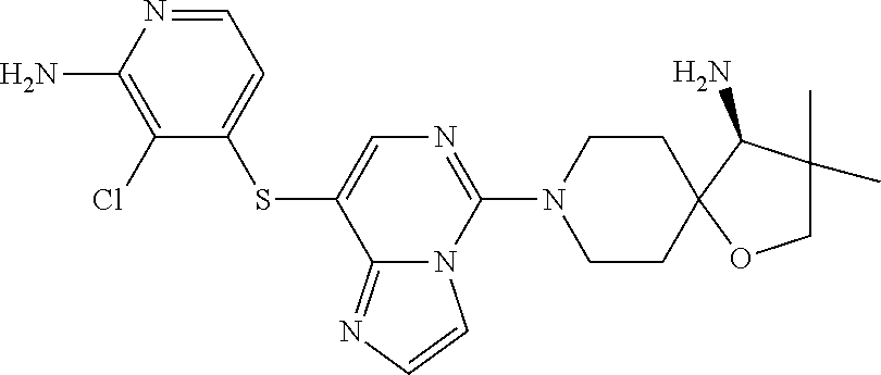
C1=NC(N)=C(Cl)C(SC2=CN=C(N3CCC4(CC3)OCC(C)(C)C4N)N3C2=NC=C3)=C1
